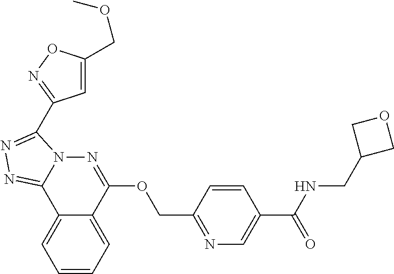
C1=CC=C2C(=C1)C1=NN=C(C3=NOC(COC)=C3)N1N=C2OCC1=NC=C(C(NCC2COC2)=O)C=C1
